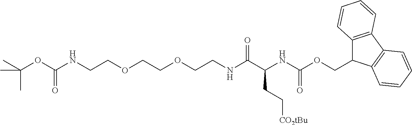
N(CCOCCOCCNC(C(NC(OCC1C2=C(C3=C1C=CC=C3)C=CC=C2)=O)CC[CO2tBu])=O)C(OC(C)(C)C)=O
